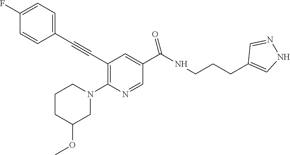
C1(C#CC2=C(N3CCCC(OC)C3)N=CC(C(NCCCC3=CNN=C3)=O)=C2)=CC=C(F)C=C1
